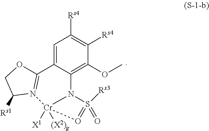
C1=C2C(=C(OC)C([Rs4])=C1[Rs4])N1[Cr]([X1])([(X2)g])(N3=C2OCC3[Rs1])O=S1([Rs3])=O
